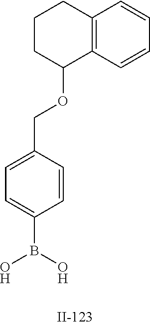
C1=C(COC2C3=C(CCC2)C=CC=C3)C=CC(B(O)O)=C1
